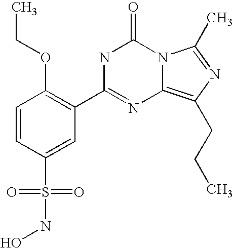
C1=CC(S(NO)(=O)=O)=CC(C2=NC3=C(CCC)N=C(C)N3C(=O)N2)=C1OCC
